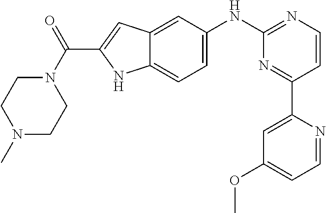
C1=CN=C(NC2=CC=C3C(=C2)C=C(C(N2CCN(C)CC2)=O)N3)N=C1C1=CC(OC)=CC=N1
